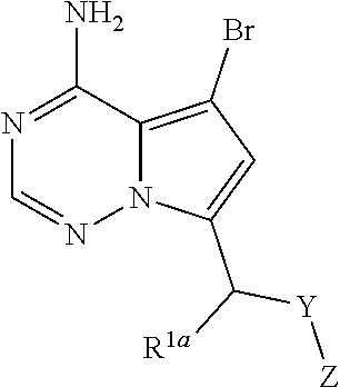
N1=C(N)C2=C(Br)C=C(C([R1a])[Y][Z])N2N=C1
